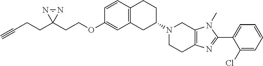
C12=C(CC(N3CCC4=C(C3)N(C)C(C3=CC=CC=C3Cl)=N4)CC1)C=C(OCCC1(CCC#C)N=N1)C=C2
